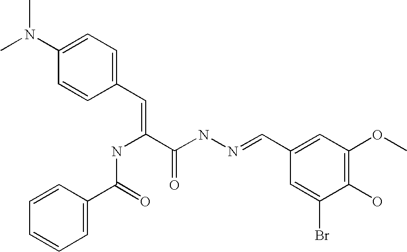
CN(C1=CC=C(C=C(C(NN=CC2=CC(OC)=C(O)C(Br)=C2)=O)NC(C2=CC=CC=C2)=O)C=C1)C
